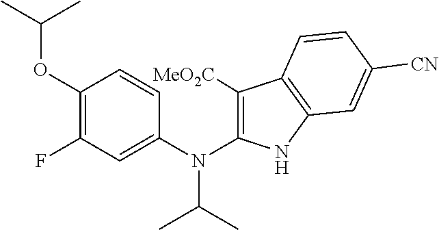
C1(OC(C)C)=C(F)C=C(N(C2=C([MeO2C])C3=C(N2)C=C([CN])C=C3)C(C)C)C=C1
